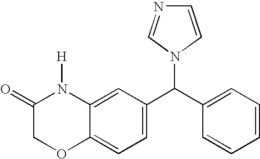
C1(=O)COC2=CC=C(C(C3=CC=CC=C3)N3C=NC=C3)C=C2N1[H]
